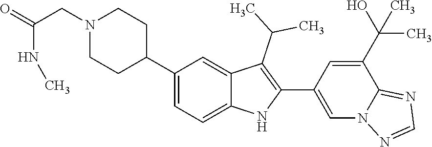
N1(CC(NC)=O)CCC(C2=CC=C3C(=C2)C(C(C)C)=C(C2=CN4C(=NC=N4)C(C(O)(C)C)=C2)N3)CC1
